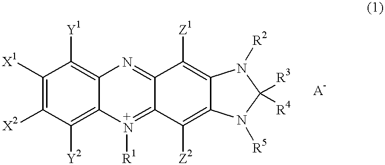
C1([X1])=C([X2])C([Y2])=C2C(=C1[Y1])N=C1C(=[N+]2[R1])C([Z2])=C2C(=C1[Z1])N([R2])C([R3])([R4])N2[R5]
